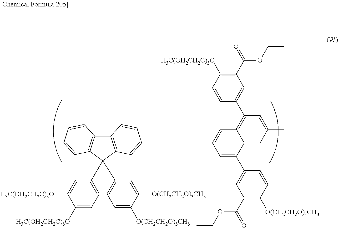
C12=C(C(C3=CC=C([H3C(OH2CH2C)3O])C([H3C(OH2CH2C)3O])=C3)(C3=CC=C([O(CH2CH2O)3CH3])C([O(CH2CH2O)3CH3])=C3)C3=C1C=CC(C)=C3)C=C(C1=CC3=C(C4=CC(C(OCC)=O)=C([H3C(OH2CH2C)3O])C=C4)C=C(C)C=C3C(C3=CC(C(OCC)=O)=C([O(CH2CH2O)3CH3])C=C3)=C1)C=C2
